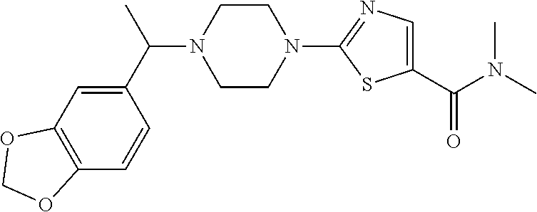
C1(C(C)N2CCN(C3=NC=C(C(N(C)C)=O)S3)CC2)=CC2=C(C=C1)OCO2
